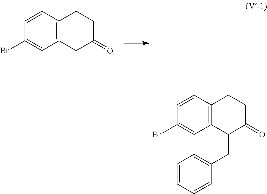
C1=CC2=C(C=C1Br)CC(=O)CC2.C1=CC2=C(C=C1Br)C(CC1=CC=CC=C1)C(=O)CC2
